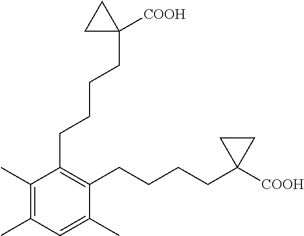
C1(C)=C(C)C=C(C)C(CCCCC2([COOH])CC2)=C1CCCCC1([COOH])CC1
